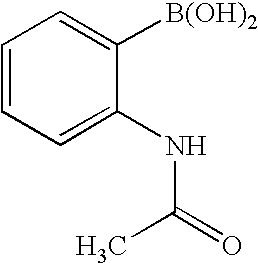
C1=CC=C(NC(=O)C)C([B(OH)2])=C1
